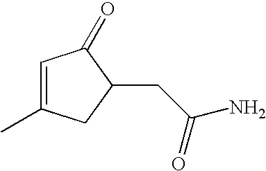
C1=C(C)CC(CC(=O)N)C1=O
